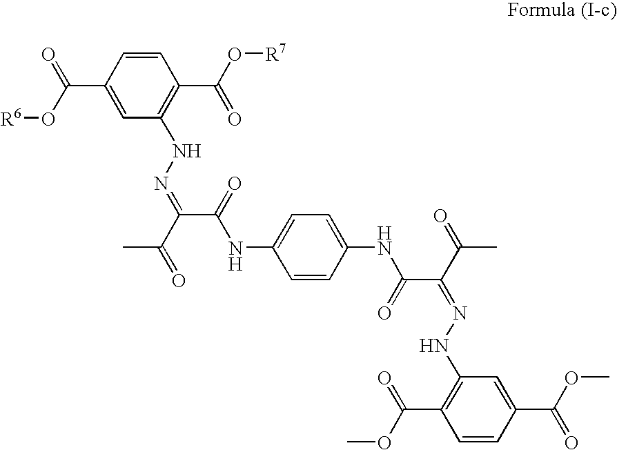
C1=CC(C(O[R6])=O)=CC(NN=C(C(NC2=CC=C(NC(C(C(C)=O)=NNC3=C(C(OC)=O)C=CC(C(=O)OC)=C3)=O)C=C2)=O)C(C)=O)=C1C(=O)O[R7]
